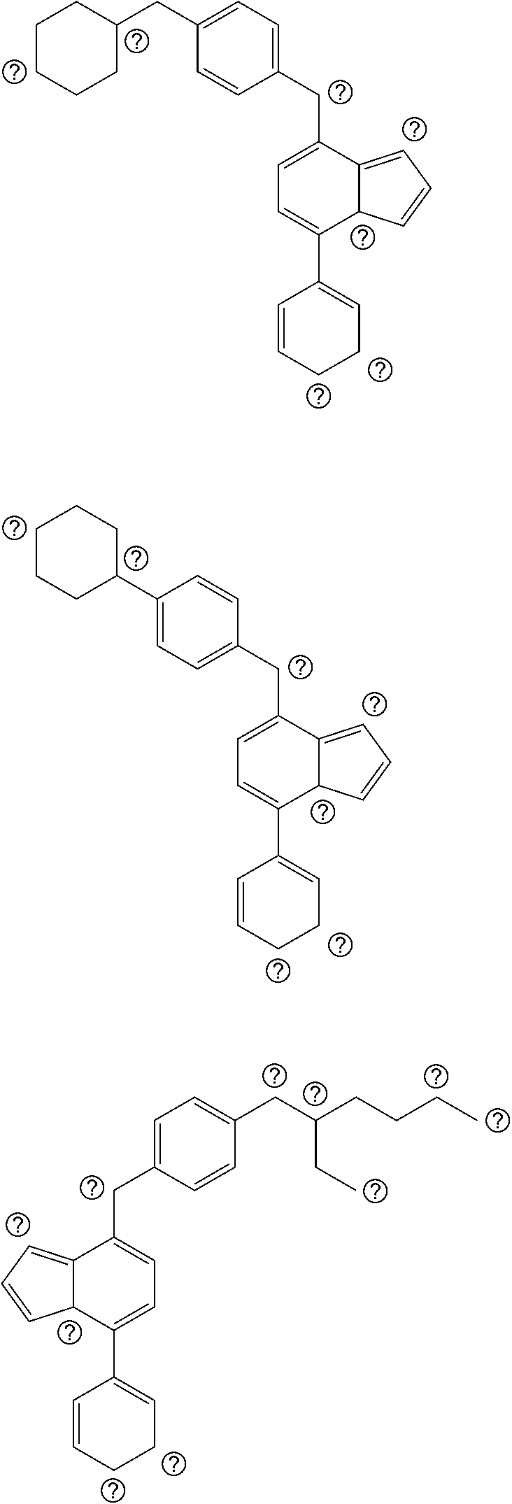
C1(CC2CCCCC2)=CC=C(CC2=CC=C(C3=CCCC=C3)C3C2=CC=C3)C=C1.C1(C2CCCCC2)=CC=C(CC2=CC=C(C3=CCCC=C3)C3C2=CC=C3)C=C1.C(C(CCCC)CC)C1=CC=C(CC2=CC=C(C3=CCCC=C3)C3C2=CC=C3)C=C1
